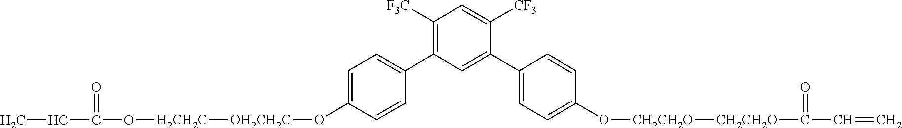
C1([F3C])=C(C2=CC=C(O[OH2CH2C][H2CH2C]OC(=O)CC)C=C2)C=C(C2=CC=C(O[CH2CH2O][CH2CH2O]C(C=C)=O)C=C2)C([CF3])=C1
